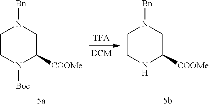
C1CN([Boc])C([COOMe])CN1[Bn].C1CNC([COOMe])CN1[Bn]
